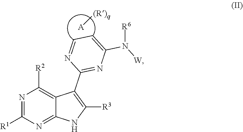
N1=C([R1])N=C2C(=C1[R2])C(C1=NC(N([W])[R6])=CC=N1)=C([R3])N2.[A][(R)q]
